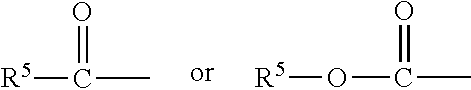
O=C([R5])C.O([R5])C(C)=O
